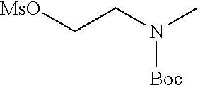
[MsO]CCN(C)[Boc]
